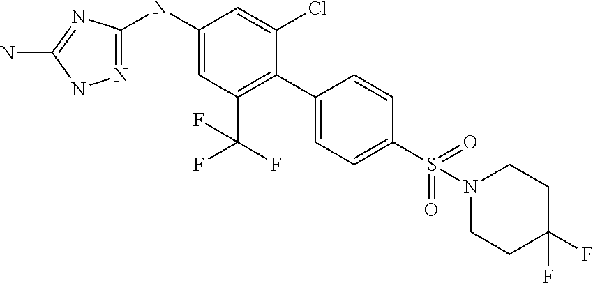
C1(NC2=CC(C(F)(F)F)=C(C3=CC=C(S(=O)(=O)N4CCC(F)(F)CC4)C=C3)C(Cl)=C2)=NNC(N)=N1
